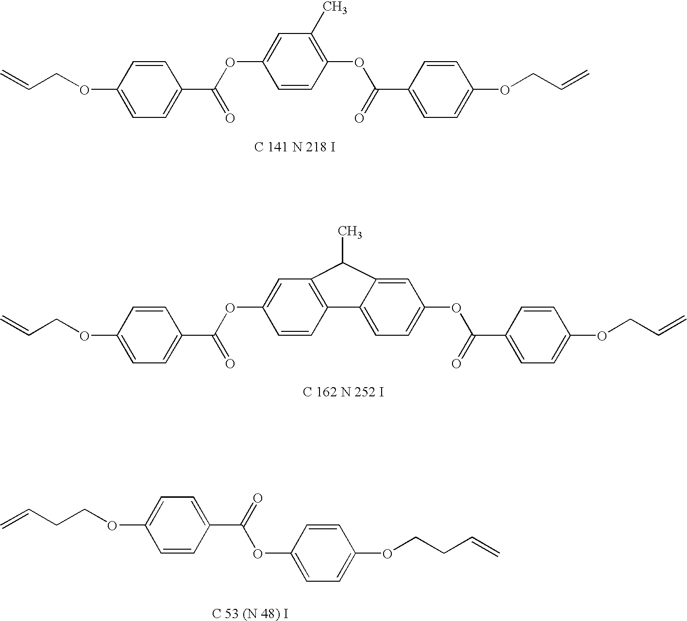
C=CCOC1=CC=C(C(OC2=CC(C)=C(OC(C3=CC=C(OCC=C)C=C3)=O)C=C2)=O)C=C1.C=CCOC1=CC=C(C(OC2=CC3=C(C=C2)C2=CC=C(OC(C4=CC=C(OCC=C)C=C4)=O)C=C2C3C)=O)C=C1.C(CCOC1=CC=C(C(=O)OC2=CC=C(OCCC=C)C=C2)C=C1)=C
